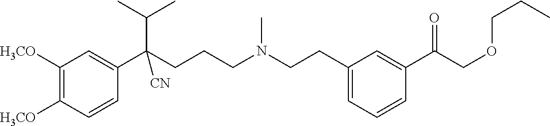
C1([H3CO])=C([H3CO])C=CC(C(CCCN(CCC2=CC=CC(C(COCCC)=O)=C2)C)(C(C)C)[CN])=C1
